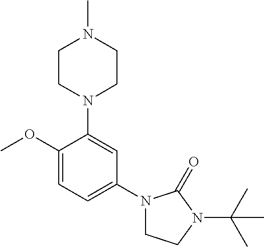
C1(OC)=CC=C(N2CCN(C(C)(C)C)C2=O)C=C1N1CCN(C)CC1
